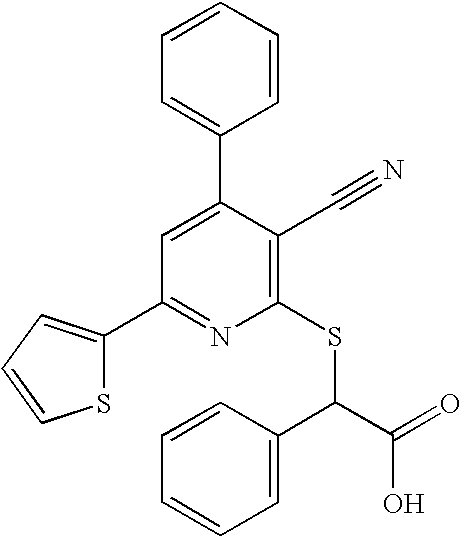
C1(C2=CC(C3=CC=CS3)=NC(SC(C(O)=O)C3=CC=CC=C3)=C2C#N)=CC=CC=C1
